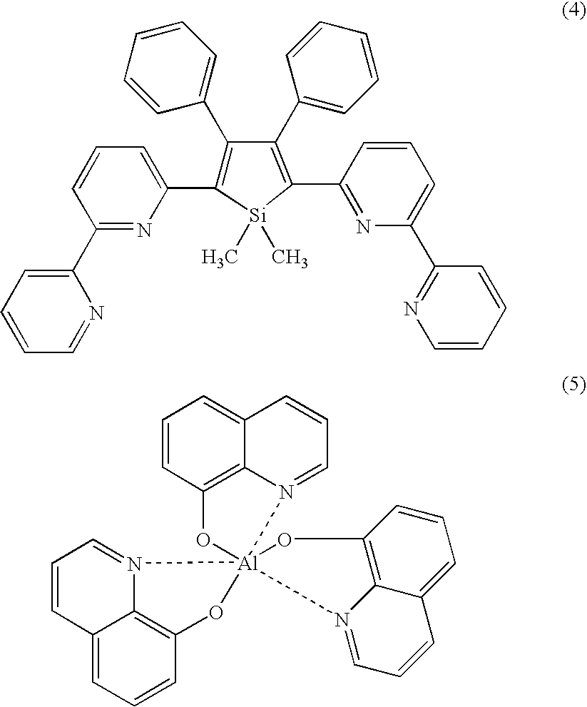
C1(C2=CC=CC=C2)=C(C2=CC=CC(C3=CC=CC=N3)=N2)[Si](C)(C)C(C2=NC(C3=NC=CC=C3)=CC=C2)=C1C1=CC=CC=C1.C1=CC2=C3C(=C1)C=CC=N3[Al]13(O2)(OC2=C4C(=CC=C2)C=CC=N41)N1=CC=CC2=CC=CC(=C21)O3
